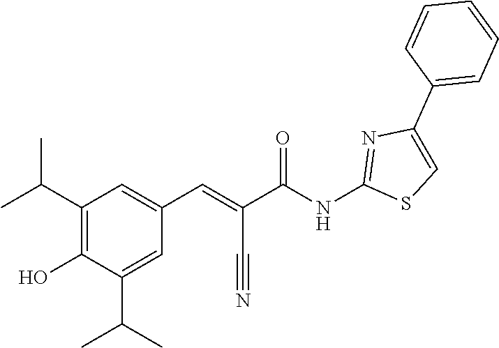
C1(C(C)C)=C(O)C(C(C)C)=CC(C=C(C#N)C(NC2=NC(C3=CC=CC=C3)=CS2)=O)=C1
